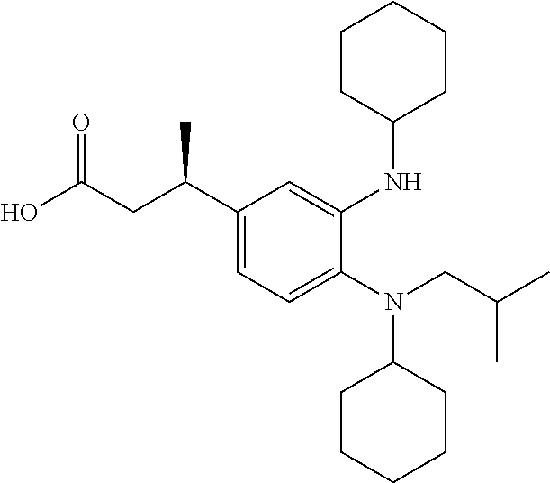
OC(CC(C1=CC=C(N(CC(C)C)C2CCCCC2)C(NC2CCCCC2)=C1)C)=O
